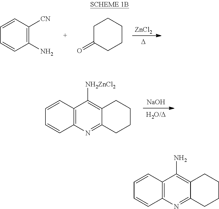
[D].[ZnCl2].C1([CN])=C(N)C=CC=C1.C1C(=O)CCCC1.[H2O/D].[NaOH].C12=C([NH2ZnCl2])C3=C(N=C1CCCC2)C=CC=C3.C12=C(N)C3=C(N=C1CCCC2)C=CC=C3
